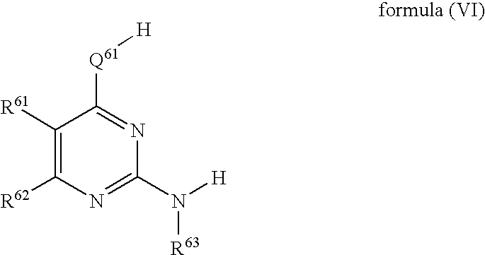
C1([R61])=C([R62])N=C(N([R63])[H])N=C1[Q61][H]
